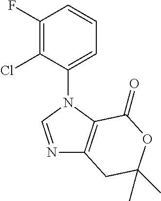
C1(N2C=NC3=C2C(=O)OC(C)(C)C3)=CC=CC(F)=C1Cl
